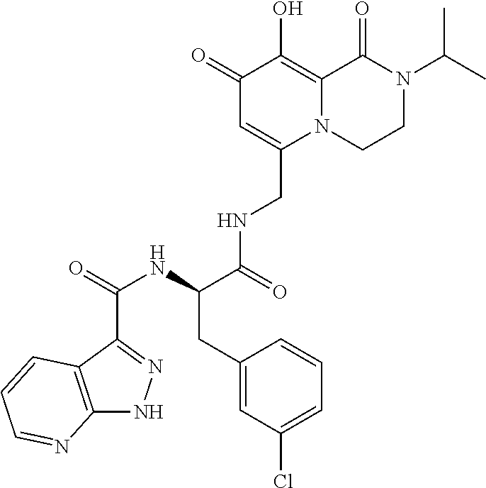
C1(=O)C=C(CNC(C(NC(=O)C2=NNC3=C2C=CC=N3)CC2=CC(Cl)=CC=C2)=O)N2C(=C1O)C(=O)N(C(C)C)CC2
